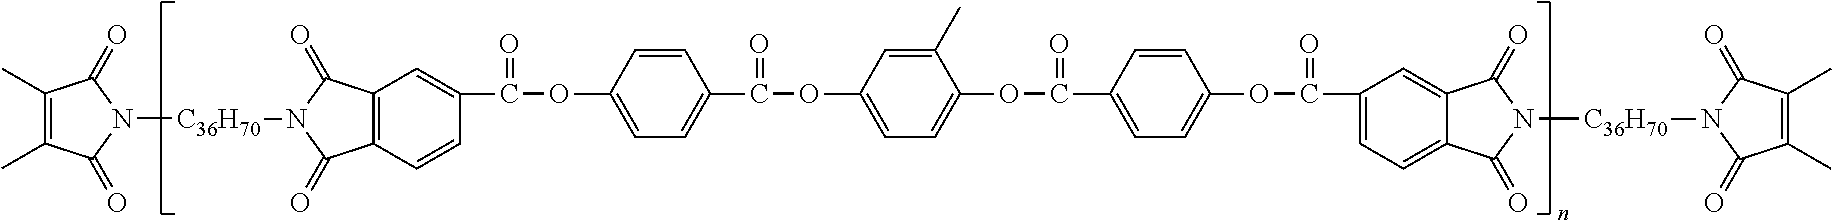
C1(C)=C(C)C(=O)N([C36H70]N2C(=O)C3=C(C2=O)C=C(C(OC2=CC=C(C(OC4=CC=C(OC(C5=CC=C(OC(=O)C6=CC=C7C(=C6)C(=O)N([C36H70]N6C(=O)C(C)=C(C)C6=O)C7=O)C=C5)=O)C(C)=C4)=O)C=C2)=O)C=C3)C1=O
